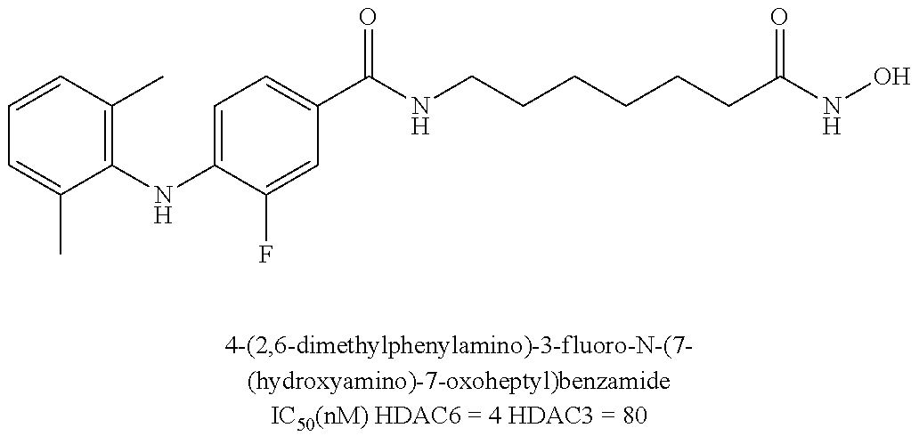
C1=CC(C)=C(NC2=CC=C(C(NCCCCCCC(NO)=O)=O)C=C2F)C(C)=C1
